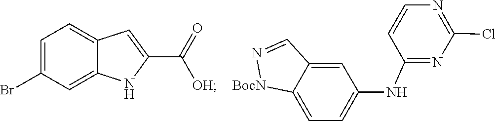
C1(Br)=CC=C2C=C(C(=O)[OH])NC2=C1.N1=CC2=CC(NC3=NC(Cl)=NC=C3)=CC=C2[BocN]1
